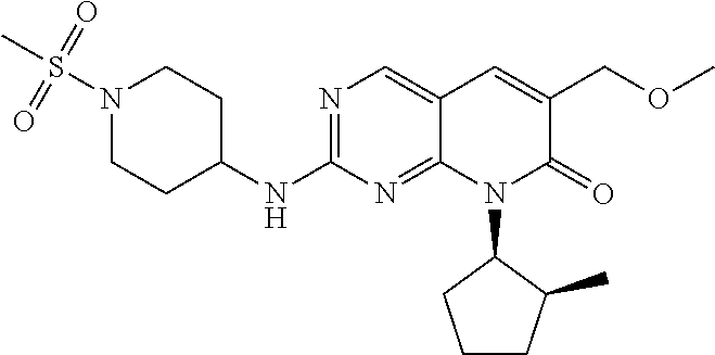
N1(S(C)(=O)=O)CCC(NC2=NC=C3C(=N2)N(C2CCCC2C)C(=O)C(COC)=C3)CC1
